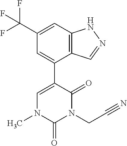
C12=C(C=C(C(F)(F)F)C=C1C1=CN(C)C(=O)N(CC#N)C1=O)NN=C2
